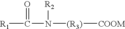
[R1]C(N([R2])[(R3)][COOM])=O
